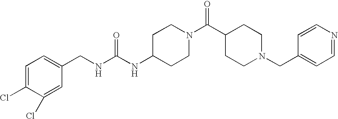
C(NC1CCN(C(C2CCN(CC3=CC=NC=C3)CC2)=O)CC1)(NCC1=CC=C(Cl)C(Cl)=C1)=O
